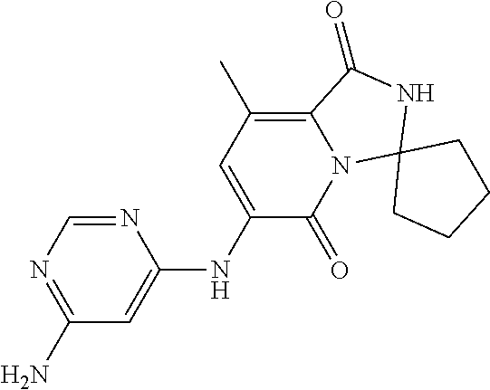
N1=CN=C(N)C=C1NC1=CC(C)=C2N(C1=O)C1(NC2=O)CCCC1
